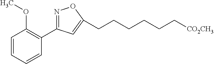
C1=CC=CC(C2=NOC(CCCCCC[CO2CH3])=C2)=C1OC
